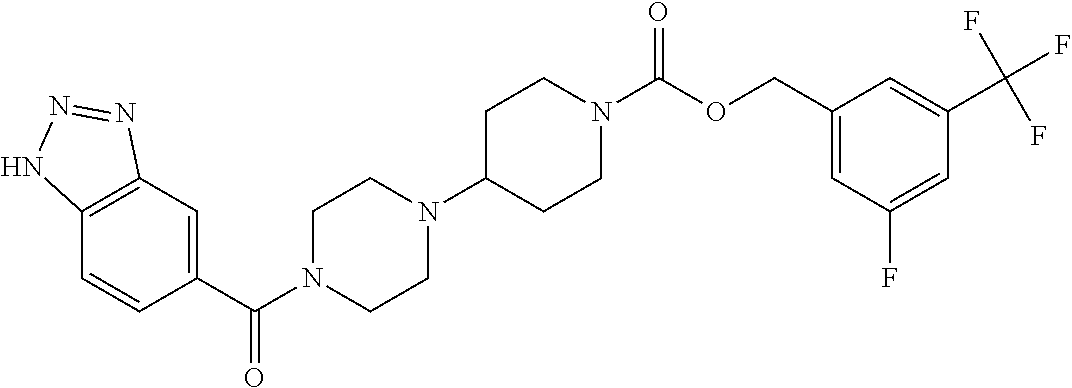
C12=C(C=C(C(N3CCN(C4CCN(C(OCC5=CC(F)=CC(C(F)(F)F)=C5)=O)CC4)CC3)=O)C=C1)N=NN2
